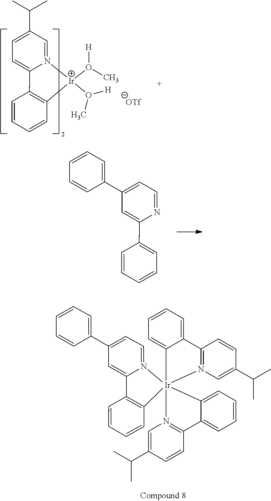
C1=CC=C(C2=CC=NC(C3=CC=CC=C3)=C2)C=C1.C1=CC=C(C2=CC=N3C(=C2)C2=C(C=CC=C2)[Ir]324(C3=CC=CC=C3C3=N2C=C(C(C)C)C=C3)N2=C(C=CC(C(C)C)=C2)C2=CC=CC=C24)C=C1.C1=C2N(=CC(C(C)C)=C1)[Ir](O(C)[H])(O([H])C)C1=C2C=CC=C1
